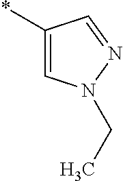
*C1=CN(CC)N=C1
